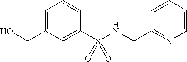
C(C1=CC=CC(S(NCC2=NC=CC=C2)(=O)=O)=C1)O
